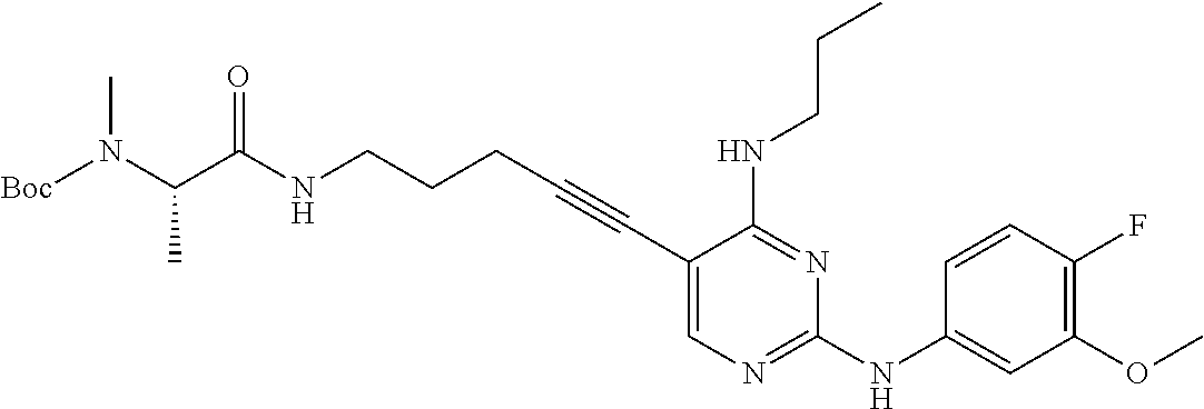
N(CCCC#CC1=CN=C(NC2=CC(OC)=C(F)C=C2)N=C1NCCC)C(C(N([Boc])C)C)=O
